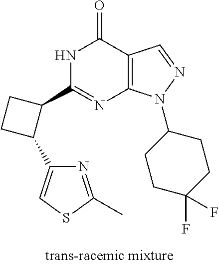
N1=C(C2CCC2C2=CSC(C)=N2)NC(=O)C2=C1N(C1CCC(F)(F)CC1)N=C2
